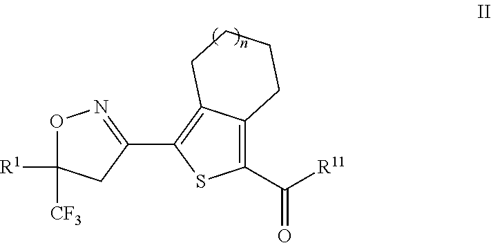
O1C([R1])([CF3])CC(C2=C3C(=C(C([R11])=O)S2)CCCC3)=N1
